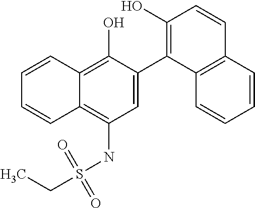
C1=C(C2=C(O)C=CC3=C2C=CC=C3)C(O)=C2C(=C1NS(CC)(=O)=O)C=CC=C2
